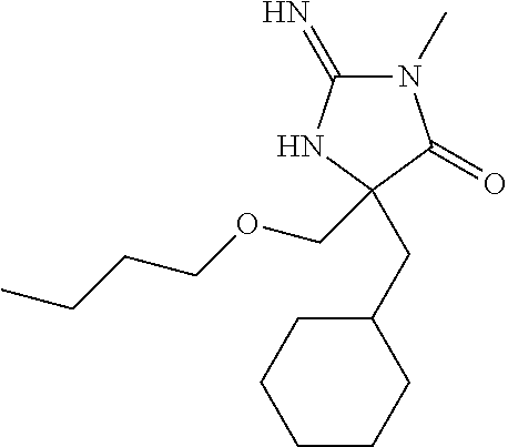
C1(=N)N(C)C(=O)C(CC2CCCCC2)(COCCCC)N1
